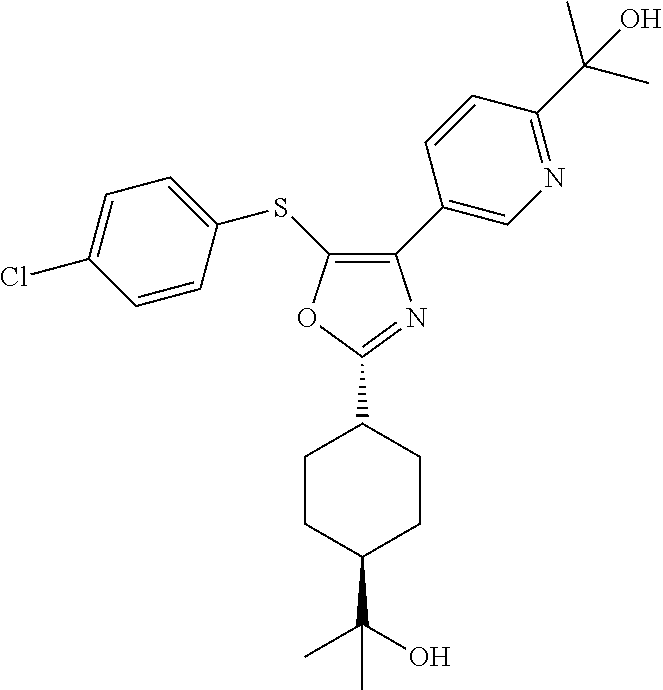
C1(C2=CN=C(C(C)(C)O)C=C2)=C(SC2=CC=C(Cl)C=C2)OC(C2CCC(C(C)(O)C)CC2)=N1
